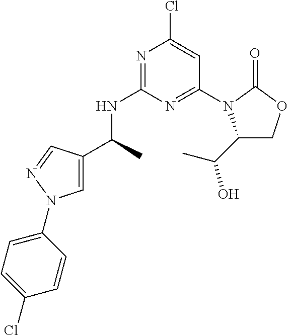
N1=C(NC(C)C2=CN(C3=CC=C(Cl)C=C3)N=C2)N=C(N2C(C(C)O)COC2=O)C=C1Cl
